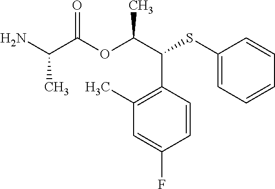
NC(C(OC(C(SC1=CC=CC=C1)C1=C(C)C=C(F)C=C1)C)=O)C
